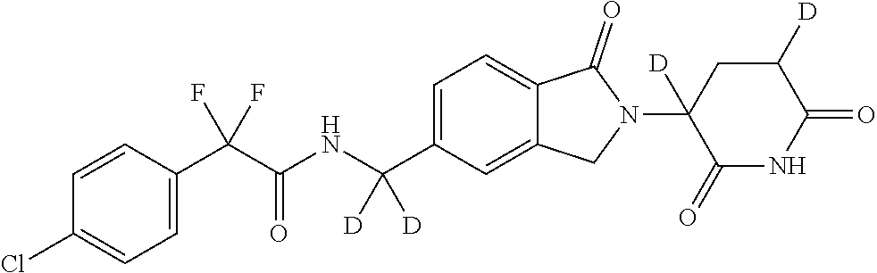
C1=CC(C(C(NC(C2=CC=C3C(=C2)CN(C2([D])C(=O)NC(=O)C([D])C2)C3=O)([D])[D])=O)(F)F)=CC=C1Cl
